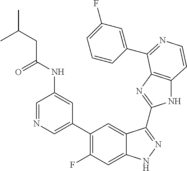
C1=C(C2=C(F)C=C3C(=C2)C(C2=NC4=C(N2)C=CN=C4C2=CC(F)=CC=C2)=NN3)C=C(NC(=O)CC(C)C)C=N1
